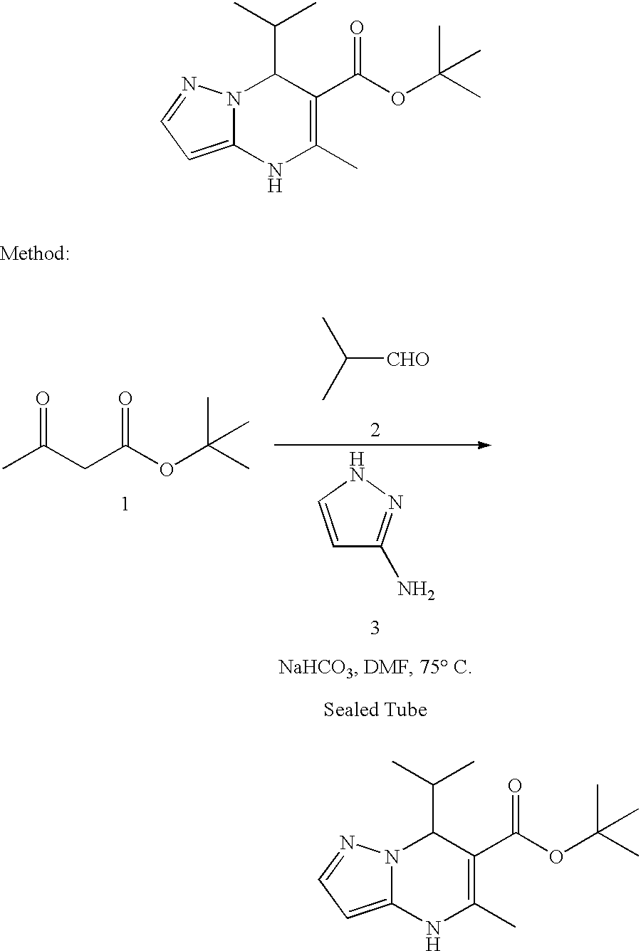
CC(CC(OC(C)(C)C)=O)=O.CC(C)[CHO].C1=CNN=C1N.N12C(=CC=N1)NC(C)=C(C(OC(C)(C)C)=O)C2C(C)C.N12C(=CC=N1)NC(C)=C(C(OC(C)(C)C)=O)C2C(C)C
